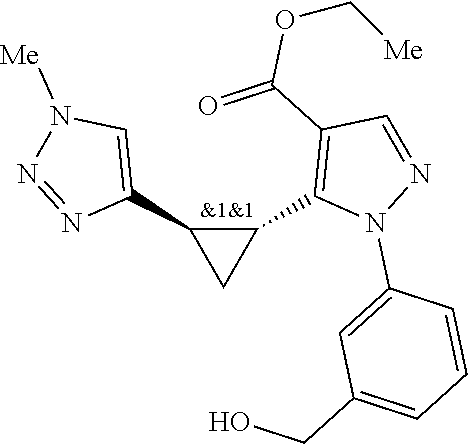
C1(C2=C(C(=O)OC[Me])C=NN2C2=CC(CO)=CC=C2)C(C2=CN([Me])N=N2)C1
